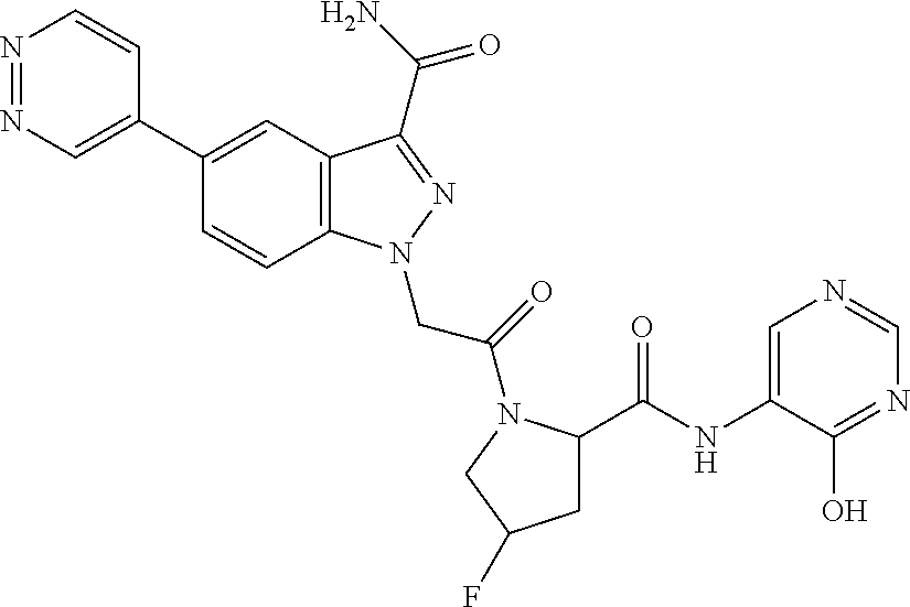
N1=NC=C(C2=CC3=C(C=C2)N(CC(=O)N2C(C(=O)NC4=CN=CN=C4O)CC(F)C2)N=C3C(N)=O)C=C1
